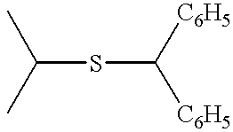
C(SC([C6H5])[C6H5])(C)C
